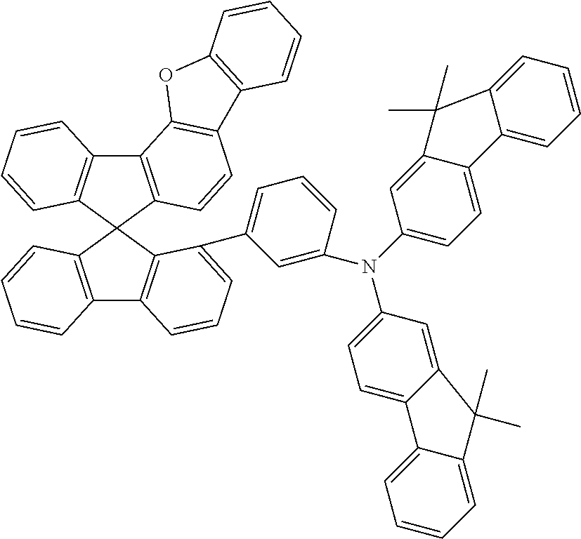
C12=C(C3(C4=C1C=CC=C4)C1=C(C4=C3C(C3=CC=CC(N(C5=CC=C6C(=C5)C(C)(C)C5=CC=CC=C65)C5=CC=C6C(=C5)C(C)(C)C5=CC=CC=C65)=C3)=CC=C4)C=CC=C1)C=CC1=C2OC2=C1C=CC=C2
